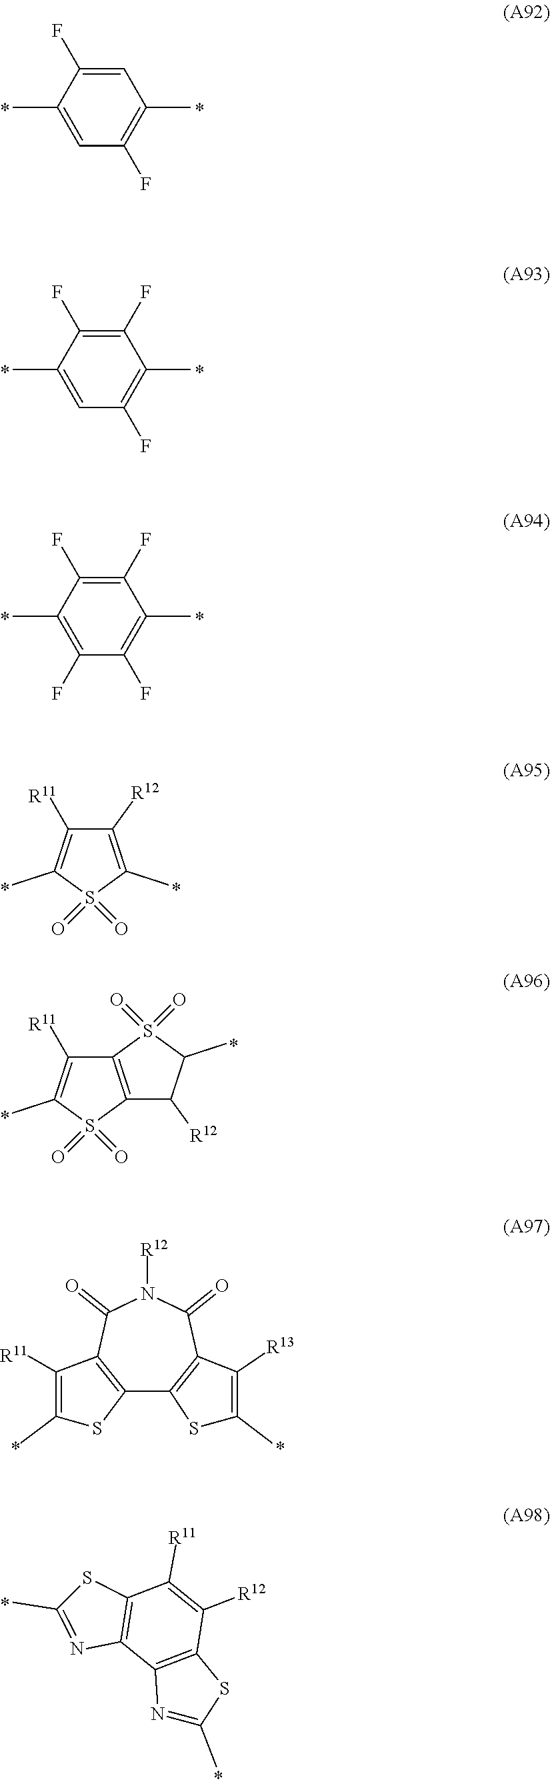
C1=C(F)C(C)=CC(F)=C1C.C1(F)=C(F)C(C)=CC(F)=C1C.C1(F)=C(F)C(C)=C(F)C(F)=C1C.C1([R12])=C(C)S(=O)(=O)C(C)=C1[R11].C12=C(S(=O)(=O)C(C)=C1[R11])C([R12])C(C)S2(=O)=O.C12=C(C(=O)N([R12])C(=O)C3=C1SC(C)=C3[R13])C([R11])=C(C)S2.C12=C(C3=C(C([R12])=C1[R11])SC(C)=N3)N=C(C)S2
